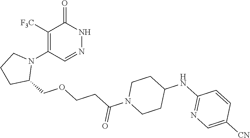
C(CCOCC1N(C2=C([F3C])C(=O)NN=C2)CCC1)(=O)N1CCC(NC2=NC=C([CN])C=C2)CC1
